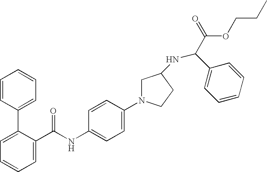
C1=C(C(NC2=CC=C(N3CC(NC(C(=O)OCCC)C4=CC=CC=C4)CC3)C=C2)=O)C(C2=CC=CC=C2)=CC=C1
